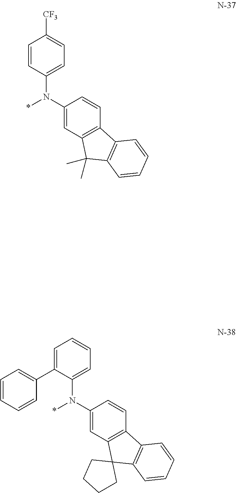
C1=CC(N(C2=CC3=C(C=C2)C2=C(C3(C)C)C=CC=C2)*)=CC=C1[CF3].C1=CC=CC(C2=CC=CC=C2N(C2=CC3=C(C=C2)C2=C(C34CCCC4)C=CC=C2)*)=C1
